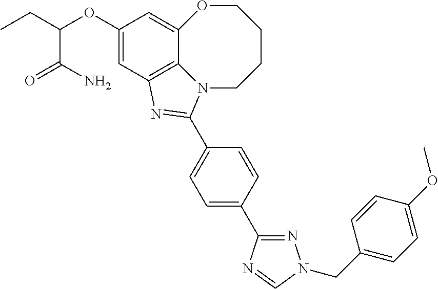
C1(OC(CC)C(N)=O)=CC2=C3C(=C1)OCCCCN3C(C1=CC=C(C3=NN(CC4=CC=C(OC)C=C4)C=N3)C=C1)=N2
